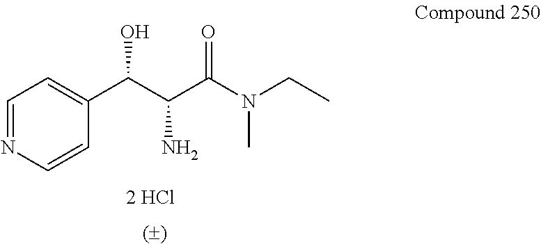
C1=NC=CC(C(C(C(N(CC)C)=O)N)O)=C1
